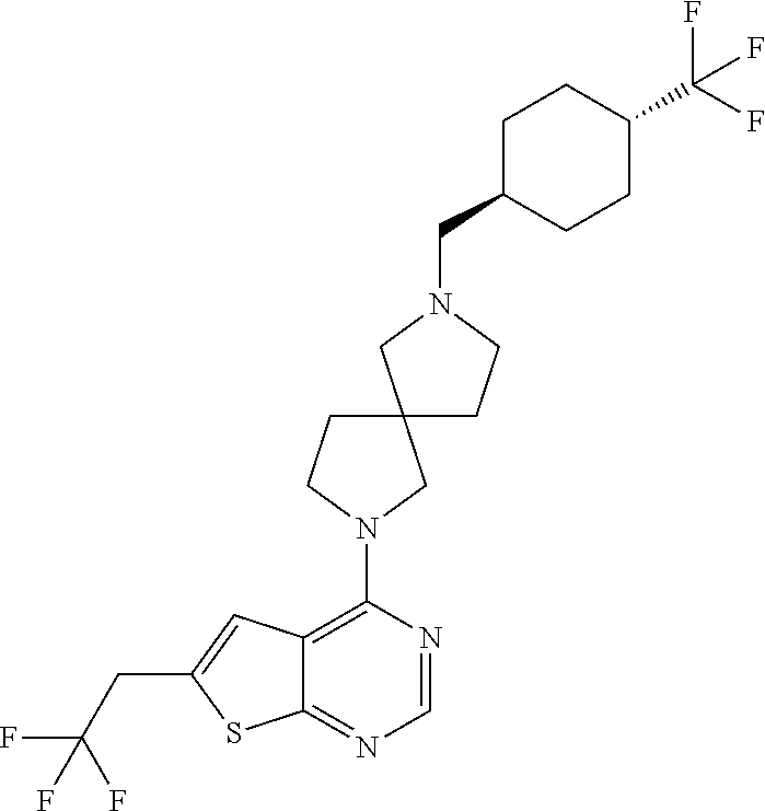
C12=C(N3CCC4(C3)CCN(CC3CCC(C(F)(F)F)CC3)C4)N=CN=C1SC(CC(F)(F)F)=C2
